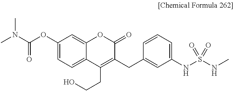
CN(C(OC1=CC=C2C(=C1)OC(=O)C(CC1=CC(NS(NC)(=O)=O)=CC=C1)=C2CCO)=O)C
